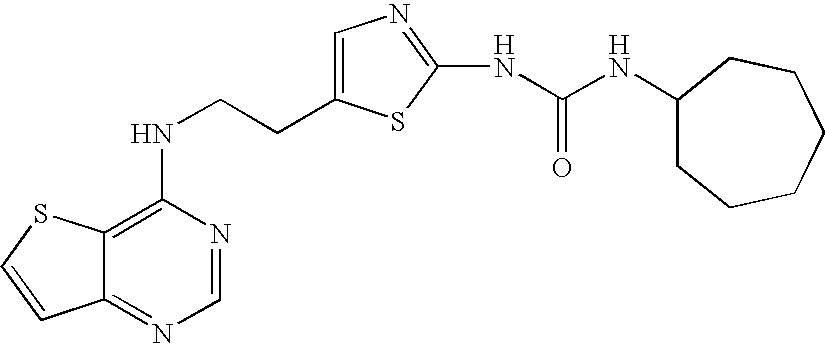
C(CNC1=C2C(=NC=N1)C=CS2)C1=CN=C(NC(=O)NC2CCCCCC2)S1
